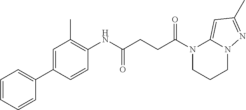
N1(C(CCC(NC2=C(C)C=C(C3=CC=CC=C3)C=C2)=O)=O)CCCN2C1=CC(C)=N2
